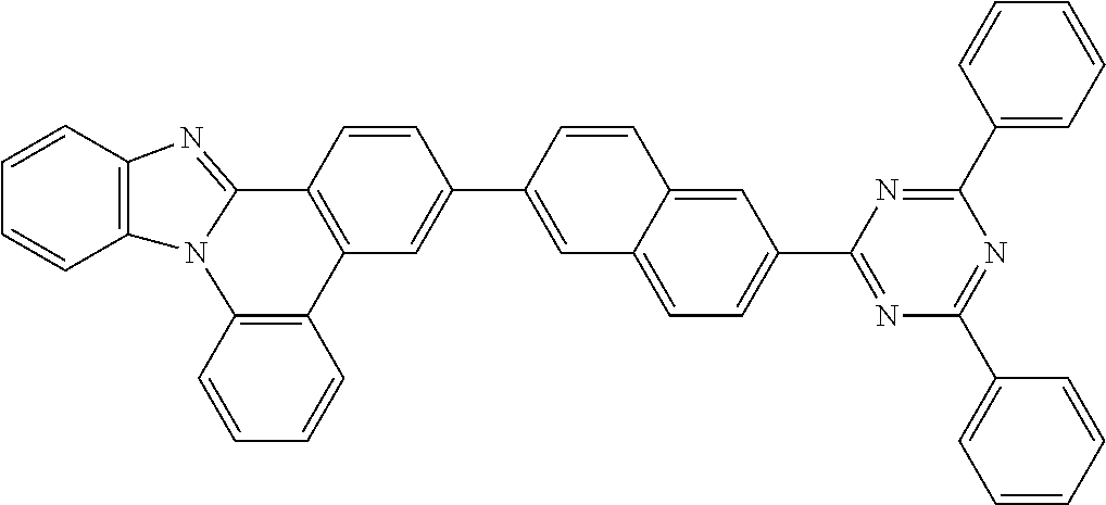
C1=CC2=C(C=C1)N1C(=NC3=C1C=CC=C3)C1=C2C=C(C2=CC3=CC=C(C4=NC(C5=CC=CC=C5)=NC(C5=CC=CC=C5)=N4)C=C3C=C2)C=C1
